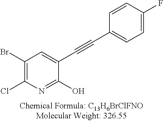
C1(Br)=C(Cl)N=C(O)C(C#CC2=CC=C(F)C=C2)=C1
